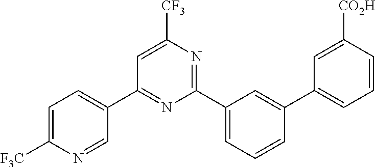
C1(C2=CC=C([F3C])N=C2)=NC(C2=CC=CC(C3=CC=CC([CO2H])=C3)=C2)=NC([CF3])=C1
